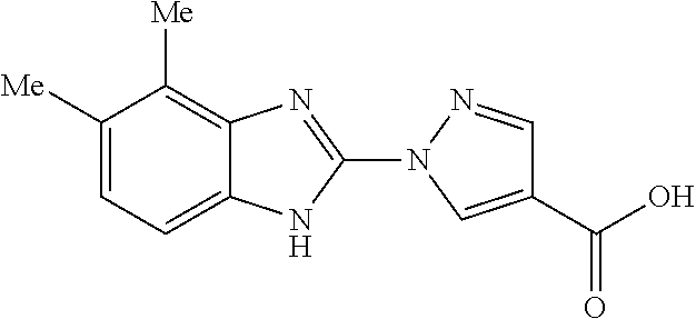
C1=C2C(=C([Me])C([Me])=C1)N=C(N1C=C(C(O)=O)C=N1)N2
